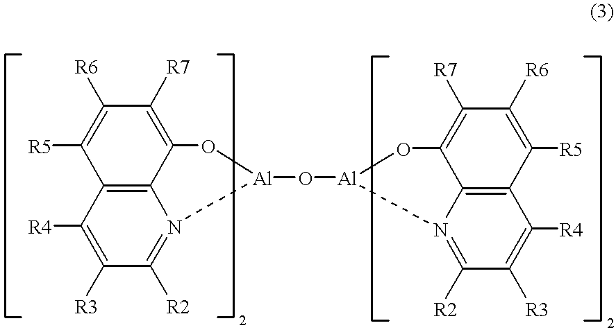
C12=C3C(=C([R7])C([R6])=C1[R5])O[Al](O[Al]1OC4=C([R7])C([R6])=C([R5])C5=C4N1=C([R2])C([R3])=C5[R4])N3=C([R2])C([R3])=C2[R4]
